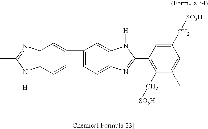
C12=C(C=CC(C3=CC=C4C(=C3)N([H])C(C3=C(C[SO3H])C(C)=CC(C[SO3H])=C3)=N4)=C1)N([H])C(C)=N2
